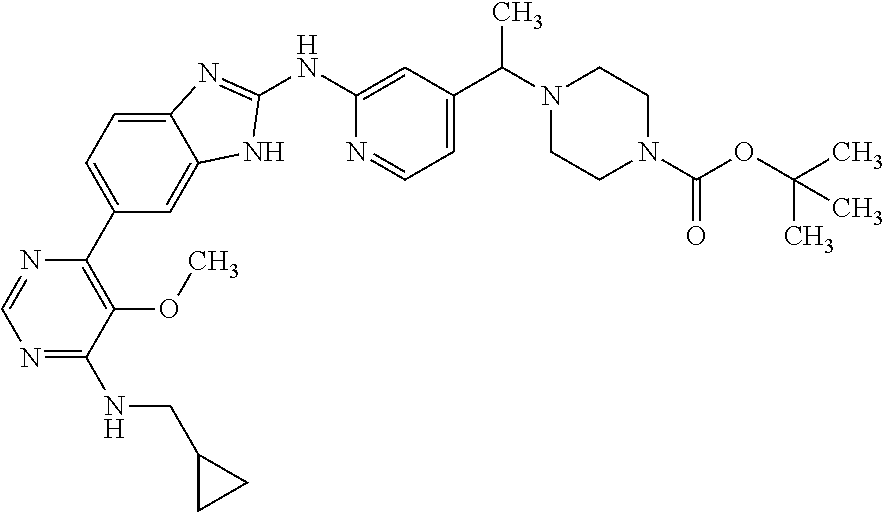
C1(C2=C(OC)C(NCC3CC3)=NC=N2)=CC=C2C(=C1)NC(NC1=CC(C(N3CCN(C(=O)OC(C)(C)C)CC3)C)=CC=N1)=N2
